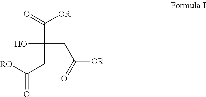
OC(CC([OR])=O)(C(=O)[OR])CC(=O)[RO]
